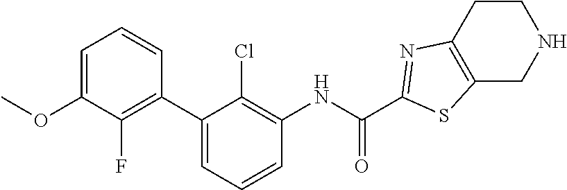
C1(C2=CC=CC(NC(C3=NC4=C(CNCC4)S3)=O)=C2Cl)=C(F)C(OC)=CC=C1
